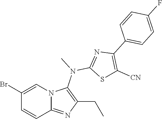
BrC1=CN2C(=NC(CC)=C2N(C)C2=NC(C3=CC=C(F)C=C3)=C([CN])S2)C=C1
